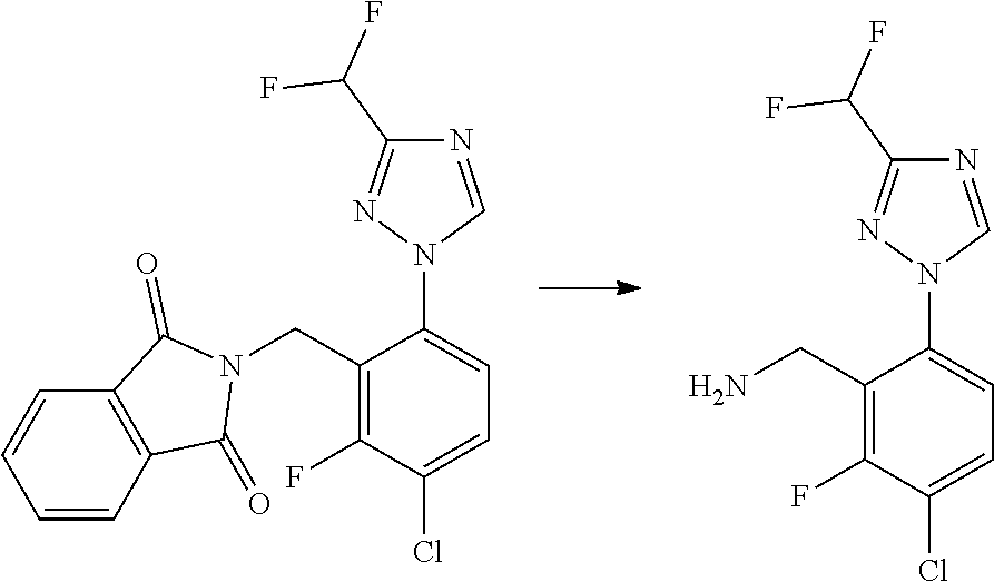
C1(N2C=NC(C(F)F)=N2)=CC=C(Cl)C(F)=C1CN1C(=O)C2=C(C1=O)C=CC=C2.C1(N2C=NC(C(F)F)=N2)=CC=C(Cl)C(F)=C1CN
